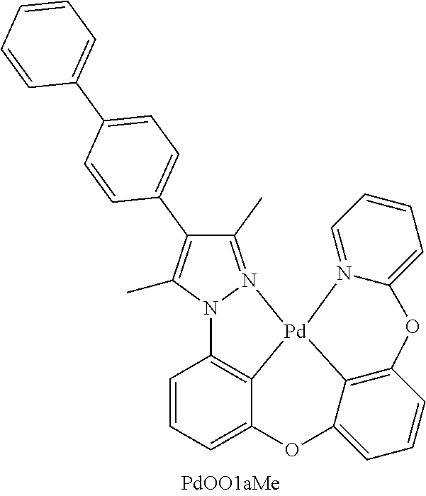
C1(C)=N2N(C(C)=C1C1=CC=C(C3=CC=CC=C3)C=C1)C1=C3C(=CC=C1)OC1=CC=CC4=C1[Pd]23N1=CC=CC=C1O4
